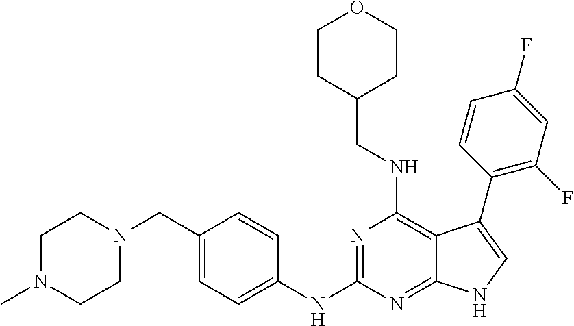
C1N(C)CCN(CC2=CC=C(NC3=NC(NCC4CCOCC4)=C4C(=N3)NC=C4C3=C(F)C=C(F)C=C3)C=C2)C1
